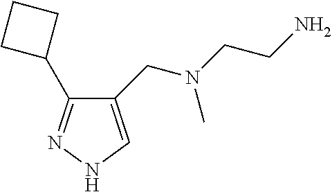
C1(CN(CCN)C)=CNN=C1C1CCC1
